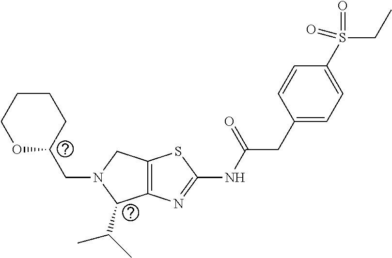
C12=C(N=C(NC(CC3=CC=C(S(CC)(=O)=O)C=C3)=O)S1)C(C(C)C)N(CC1CCCCO1)C2
